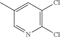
C1(Cl)=C(Cl)C=C(C)C=N1
